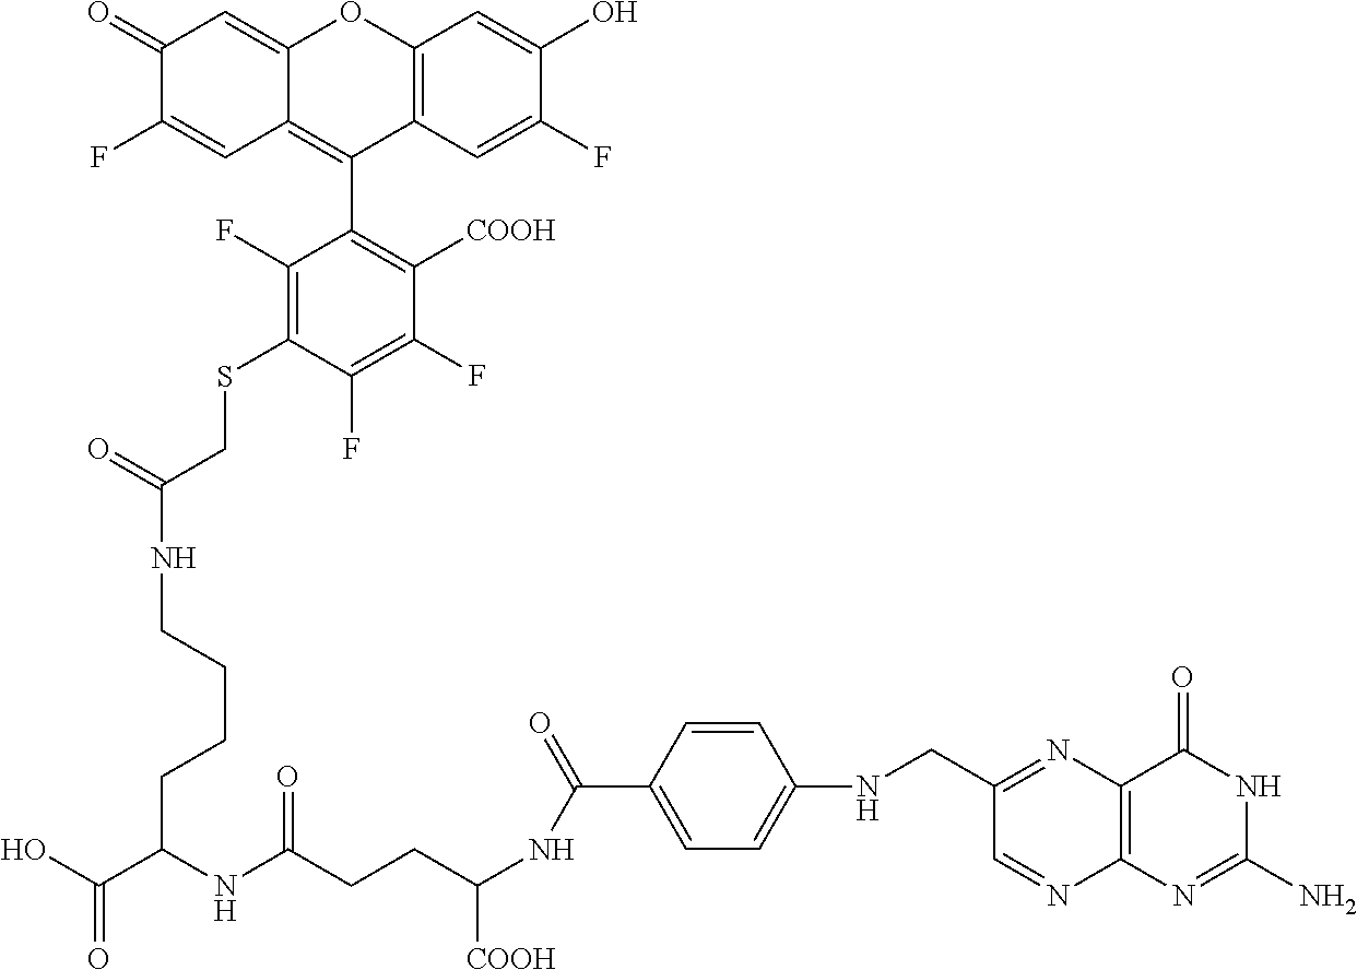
C1=CC(C(=O)NC([COOH])CCC(NC(C(O)=O)CCCCNC(CSC2=C(F)C(C3=C4C(=CC(=O)C(F)=C4)OC4=C3C=C(F)C(O)=C4)=C([COOH])C(F)=C2F)=O)=O)=CC=C1NCC1=NC2=C(N=C1)N=C(N)NC2=O
